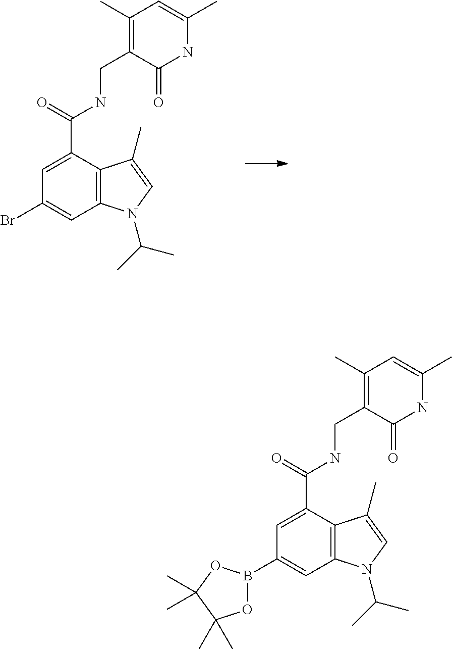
BrC1=CC2=C(C(C(=O)NCC3=C(C)C=C(C)NC3=O)=C1)C(C)=CN2C(C)C.C1(B2OC(C)(C)C(C)(C)O2)=CC2=C(C(C(=O)NCC3=C(C)C=C(C)NC3=O)=C1)C(C)=CN2C(C)C
